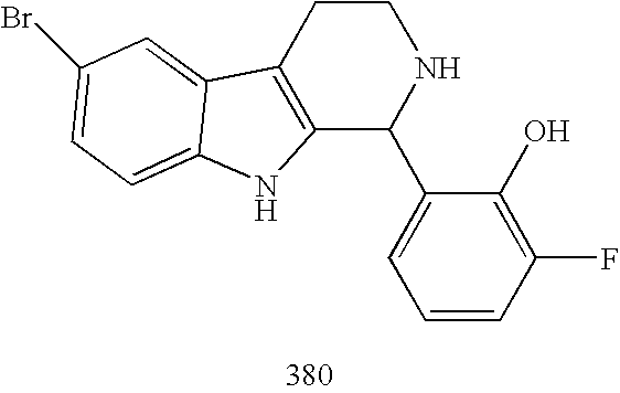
C12=C(CCNC1C1=CC=CC(F)=C1O)C1=CC(Br)=CC=C1N2
